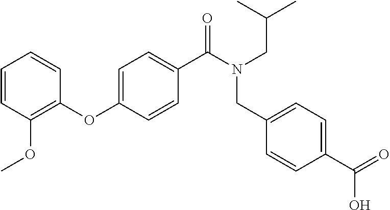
C1=CC(OC)=C(OC2=CC=C(C(N(CC(C)C)CC3=CC=C(C(=O)O)C=C3)=O)C=C2)C=C1
